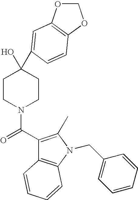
C1CN(C(=O)C2=C(C)N(CC3=CC=CC=C3)C3=C2C=CC=C3)CCC1(O)C1=CC2=C(OCO2)C=C1
